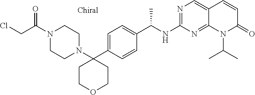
N1=C(NC(C2=CC=C(C3(N4CCN(C(CCl)=O)CC4)CCOCC3)C=C2)C)N=C2C(=C1)C=CC(=O)N2C(C)C
